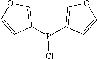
P(C1=COC=C1)(Cl)C1=COC=C1
